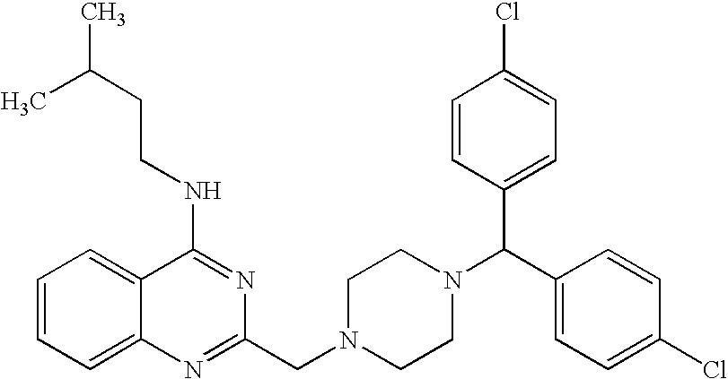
C1(NCCC(C)C)=NC(CN2CCN(C(C3=CC=C(Cl)C=C3)C3=CC=C(Cl)C=C3)CC2)=NC2=CC=CC=C12
